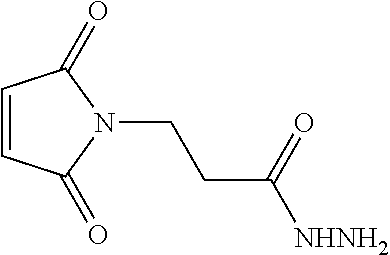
C1=CC(=O)N(CCC(=O)[NHNH2])C1=O
